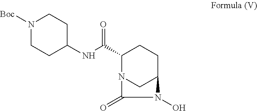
C1(C(NC2CCN([Boc])CC2)=O)N2CC(CC1)N(O)C2=O
